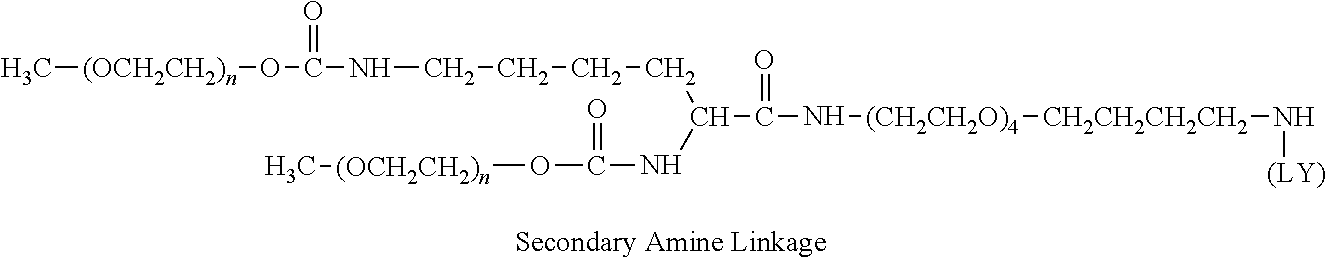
C[(OCH2CH2)n]OC(NCCCCC(NC(O[(OCH2CH2)n]C)=O)C(N[(CH2CH2O)4][CH2CH2CH2CH2]N[(LY)])=O)=O
